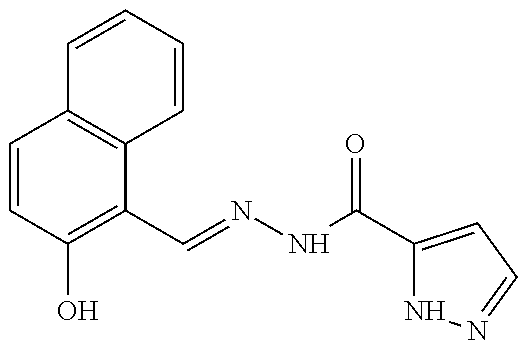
C1=CC(O)=C(C=NNC(C2=CC=NN2)=O)C2=C1C=CC=C2
